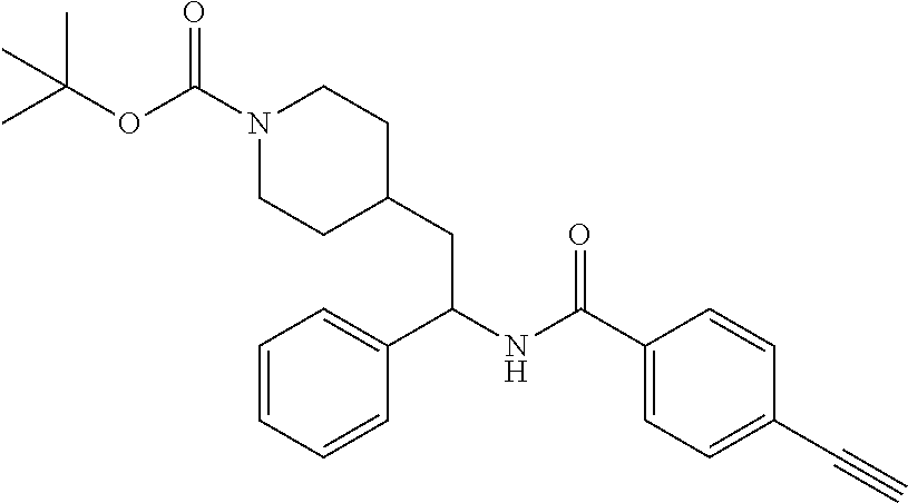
C1=CC=C(C(CC2CCN(C(OC(C)(C)C)=O)CC2)NC(C2=CC=C(C#C)C=C2)=O)C=C1
